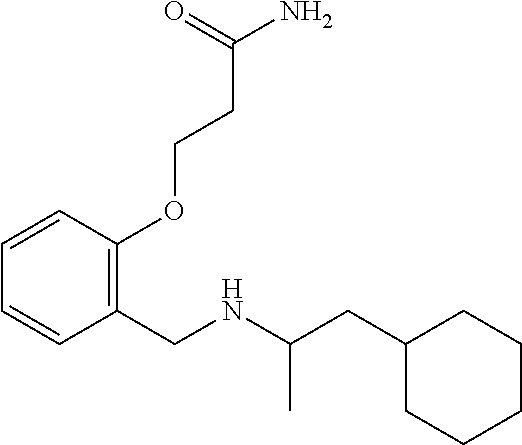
C1(OCCC(N)=O)=C(CNC(CC2CCCCC2)C)C=CC=C1
